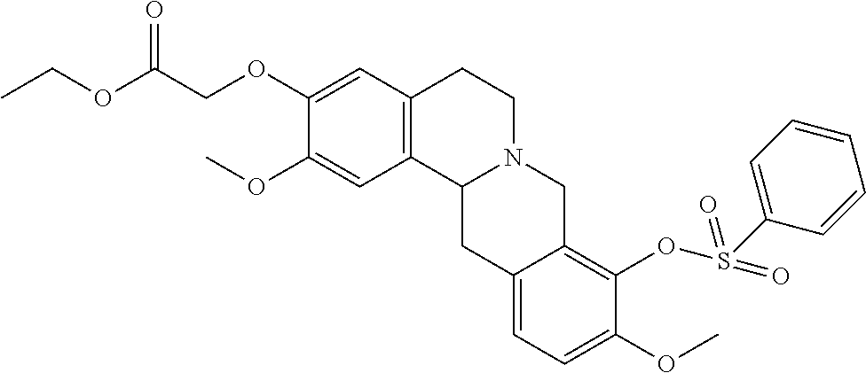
O(C1=CC2=C(C=C1OC)C1N(CC2)CC2=C(OS(C3=CC=CC=C3)(=O)=O)C(OC)=CC=C2C1)CC(OCC)=O
